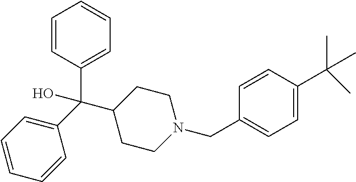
C1(C(C2=CC=CC=C2)(O)C2CCN(CC3=CC=C(C(C)(C)C)C=C3)CC2)=CC=CC=C1
